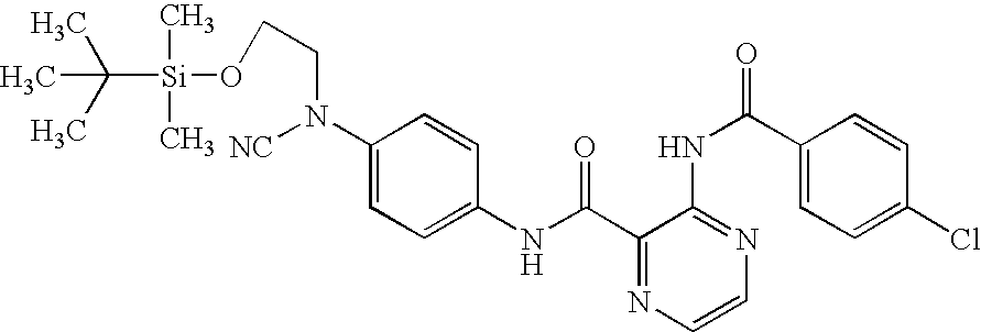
C1(NC(=O)C2=NC=CN=C2NC(C2=CC=C(Cl)C=C2)=O)=CC=C(N(CCO[Si](C(C)(C)C)(C)C)[NC])C=C1
